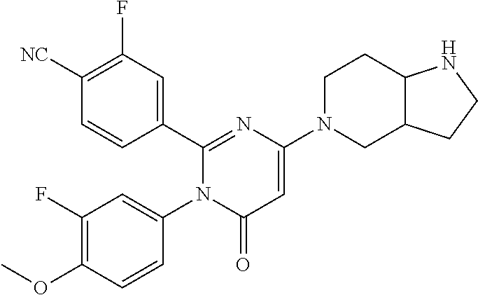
C1(C2=CC(F)=C([CN])C=C2)=NC(N2CC3C(CC2)NCC3)=CC(=O)N1C1=CC(F)=C(OC)C=C1
